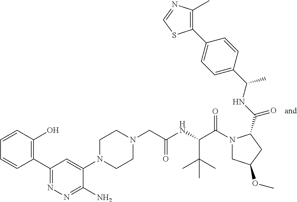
N1(CC(NC(C(N2CC(OC)CC2C(NC(C2=CC=C(C3=C(C)N=CS3)C=C2)C)=O)=O)C(C)(C)C)=O)CCN(C2=CC(C3=C(O)C=CC=C3)=NN=C2N)CC1
